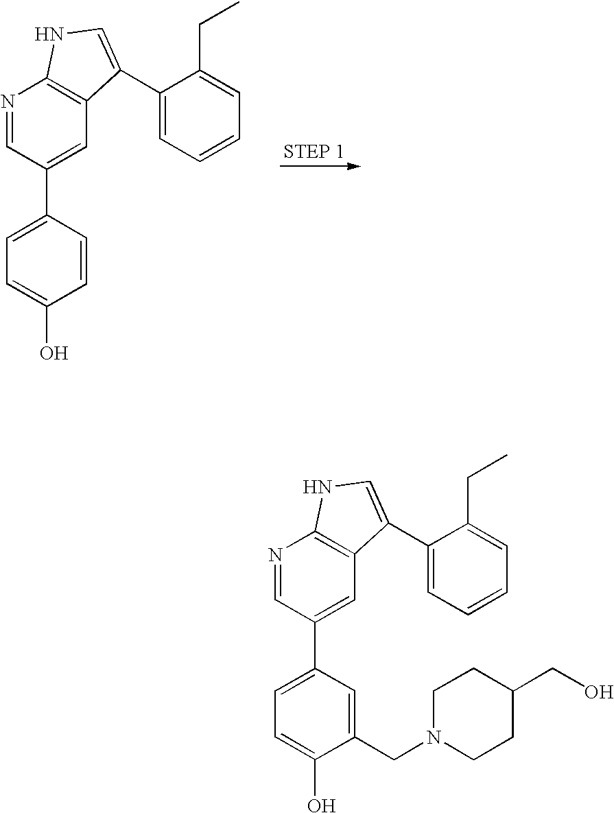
C1=C(O)C=CC(C2=CC3=C(N=C2)NC=C3C2=CC=CC=C2CC)=C1.C1=C(O)C(CN2CCC(CO)CC2)=CC(C2=CC3=C(N=C2)NC=C3C2=CC=CC=C2CC)=C1
